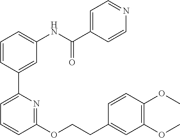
C1=CC(C2=CC=CC(OCCC3=CC(OC)=C(OC)C=C3)=N2)=CC(NC(C2=CC=NC=C2)=O)=C1
